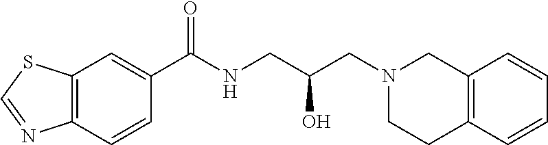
C12=C(C=CC(C(NCC(CN3CCC4=C(C3)C=CC=C4)O)=O)=C1)N=CS2
